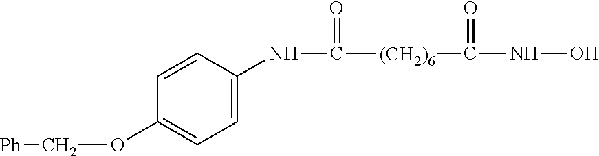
N(C([(CH2)6]C(NO)=O)=O)C1=CC=C(OC[Ph])C=C1
